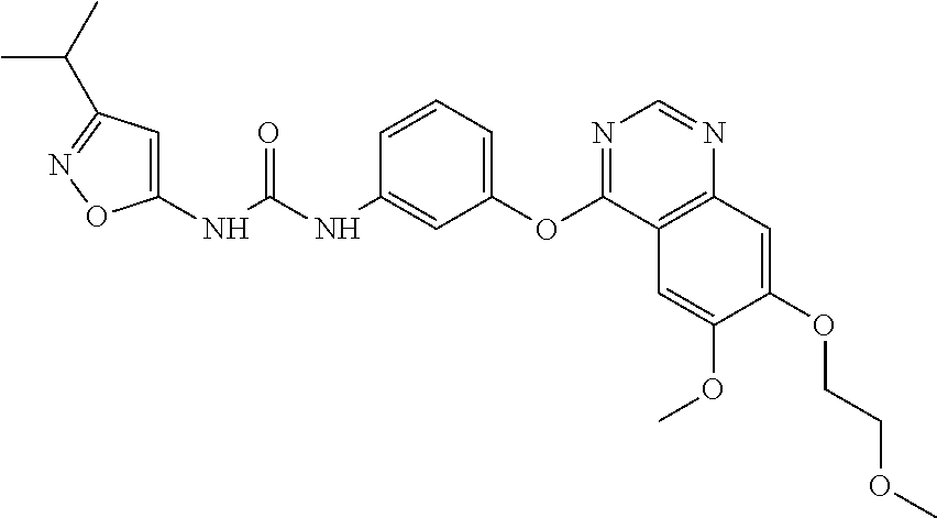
C1(NC(NC2=CC(OC3=NC=NC4=C3C=C(OC)C(OCCOC)=C4)=CC=C2)=O)=CC(C(C)C)=NO1
